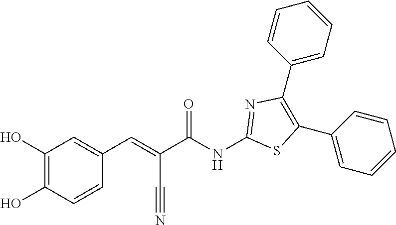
C1(C2=CC=CC=C2)=C(C2=CC=CC=C2)SC(NC(C(C#N)=CC2=CC(O)=C(O)C=C2)=O)=N1
